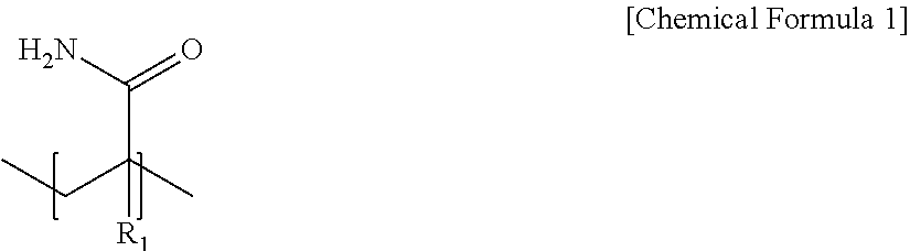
C(C(C)([R1])C(N)=O)C
